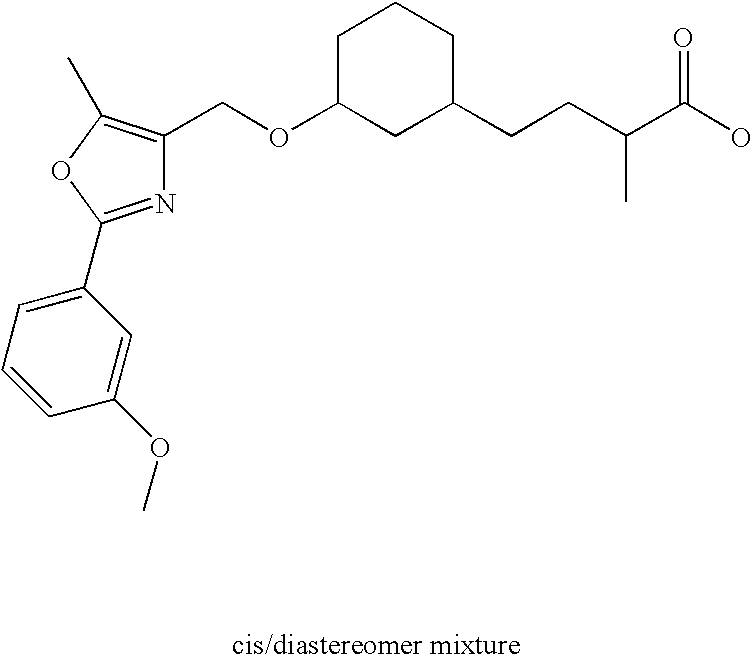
N1=C(C2=CC=CC(OC)=C2)OC(C)=C1COC1CC(CCC(C(O)=O)C)CCC1
